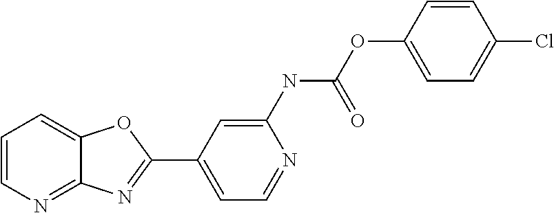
C1=CN=C2C(=C1)OC(C1=CC=NC(NC(OC3=CC=C(Cl)C=C3)=O)=C1)=N2
